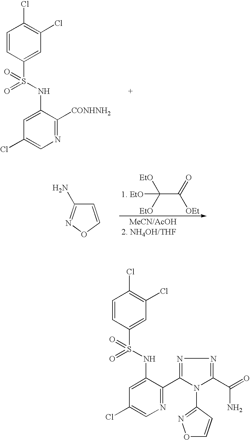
C1=CC(S(NC2=CC(Cl)=CN=C2[CONHNH2])(=O)=O)=CC(Cl)=C1Cl.C(C(=O)[OEt])([EtO])([EtO])[1. EtO].O1C=CC(N)=N1.C1=CC(S(NC2=CC(Cl)=CN=C2C2=NN=C(C(=O)N)N2C2=NOC=C2)(=O)=O)=CC(Cl)=C1Cl
